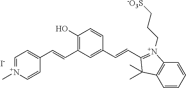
[I-].C1(O)=C(C=CC2=CC=[N+](C)C=C2)C=C(C=CC2=[N+](CCC[-O3S])C3=C(C=CC=C3)C2(C)C)C=C1
